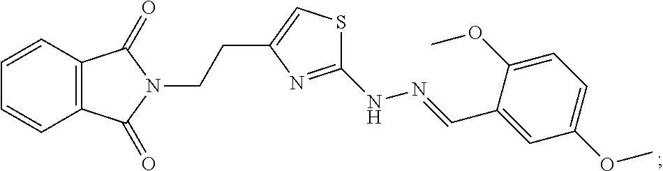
C12=C(C=CC=C1)C(=O)N(CCC1=CSC(NN=CC3=CC(OC)=CC=C3OC)=N1)C2=O
